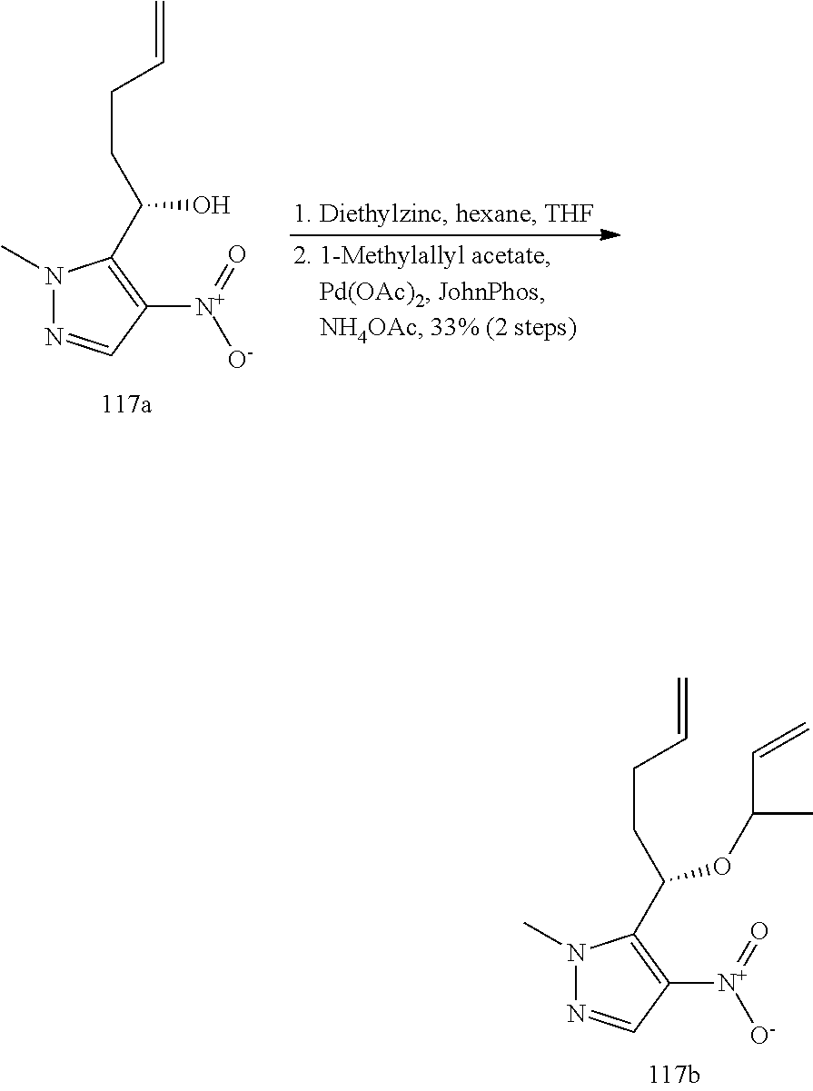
N1(C)N=CC([N+](=O)[O-])=C1C(CCC=C)OC(C)C=C.N1(C)N=CC([N+](=O)[O-])=C1C(CCC=C)O
